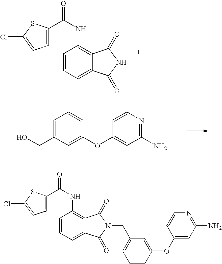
C1=CC=C2C(=C1NC(=O)C1=CC=C(Cl)S1)C(=O)NC2=O.C1=C(CO)C=C(OC2=CC(N)=NC=C2)C=C1.C1=CC=C2C(=C1NC(=O)C1=CC=C(Cl)S1)C(=O)N(CC1=CC=CC(OC3=CC(N)=NC=C3)=C1)C2=O
